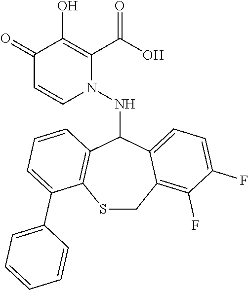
C1(=O)C=CN(NC2C3=C(SCC4=C(F)C(F)=CC=C24)C(C2=CC=CC=C2)=CC=C3)C(C(O)=O)=C1O
